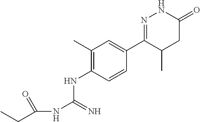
C1(C)=C(NC(NC(CC)=O)=N)C=CC(C2=NNC(=O)CC2C)=C1
